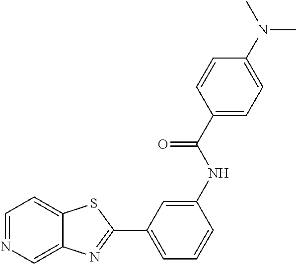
C1(C2=NC3=CN=CC=C3S2)=CC=CC(NC(C2=CC=C(N(C)C)C=C2)=O)=C1
